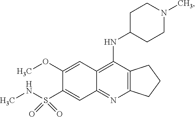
C12=C(N=C3C(=C1NC1CCN(C)CC1)C=C(OC)C(S(NC)(=O)=O)=C3)CCC2
